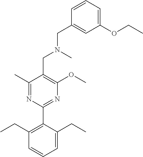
C1(C)=NC(C2=C(CC)C=CC=C2CC)=NC(OC)=C1CN(CC1=CC(OCC)=CC=C1)C
